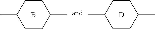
CC1CCC(C)CC1.[D].CC1CCC(C)CC1.B
